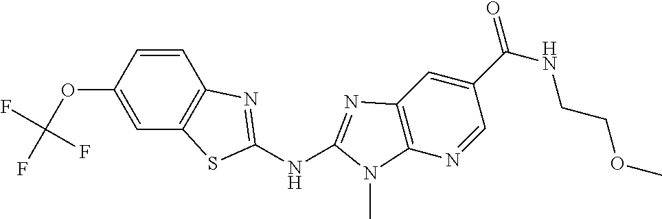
C1=CC(OC(F)(F)F)=CC2=C1N=C(NC1=NC3=C(N=CC(C(=O)NCCOC)=C3)N1C)S2
